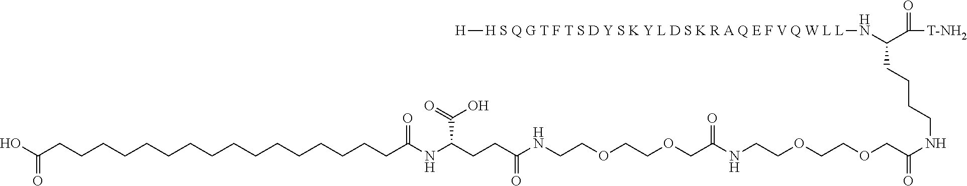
OC(CCCCCCCCCCCCCCCCC(NC(CCC(NCCOCCOCC(NCCOCCOCC(NCCCCC(N[H S Q G T F T S D Y S K Y L D S K R A Q E F V Q W L L][H])C(=O)[T-NH2])=O)=O)=O)C(O)=O)=O)=O
